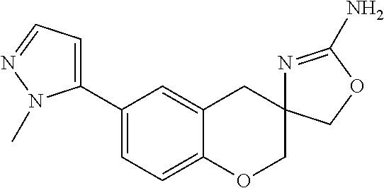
C1=C2C(=CC=C1C1=CC=NN1C)OCC1(C2)N=C(N)OC1
